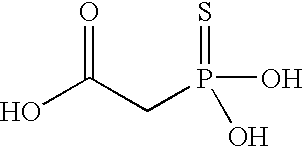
C(P(=S)(O)O)C(O)=O
